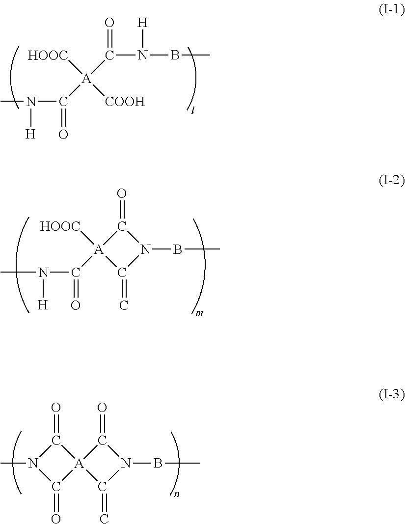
CN([H])C(=O)[A]([COOH])([HOOC])C(N(BC)[H])=O.CN([H])C(=O)[A]1([HOOC])C(=C)N(BC)C1=O.C1(=O)[A]2(C(=C)N(BC)C2=O)C(=O)N1C
